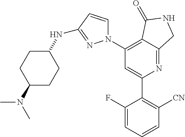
C1(C2=C([CN])C=CC=C2F)=CC(N2C=CC(NC3CCC(N(C)C)CC3)=N2)=C2C(=N1)CNC2=O
